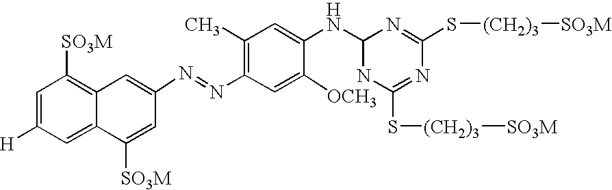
C1=C([H])C=C2C(=C1[SO3M])C=C(N=NC1=C(C)C=C(NC3NC(S[(CH2)3][SO3M])=NC(S[(CH2)3][SO3M])=N3)C([OCH3])=C1)C=C2[SO3M]
